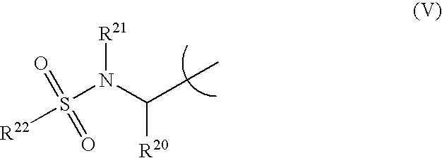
S(N(C(C)[R20])[R21])([R22])(=O)=O
